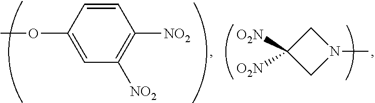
C1=CC(OC)=CC([NO2])=C1[NO2].C1([O2N])([O2N])CN(C)C1
